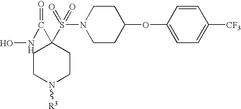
ONC(=O)C1(S(N2CCC(OC3=CC=C([CF3])C=C3)CC2)(=O)=O)CCN([R3])CC1
